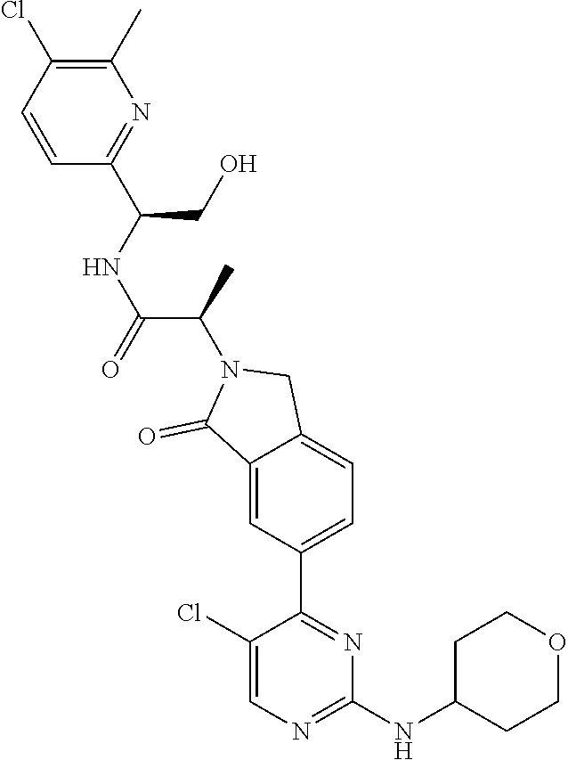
C1(Cl)=CN=C(NC2CCOCC2)N=C1C1=CC=C2C(=C1)C(=O)N(C(C)C(NC(CO)C1=NC(C)=C(Cl)C=C1)=O)C2
